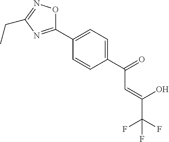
C1(C2=CC=C(C(=O)C=C(C(F)(F)F)O)C=C2)=NC(CC)=NO1
